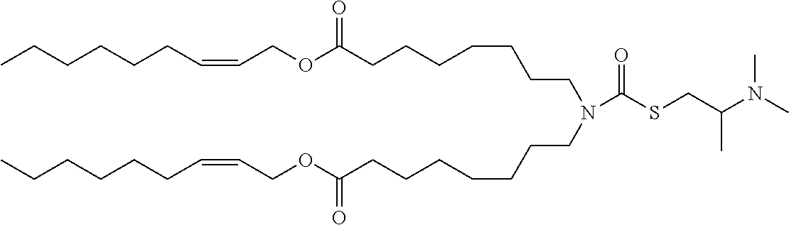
CCCCCCC=CCOC(CCCCCCCN(CCCCCCCC(OCC=CCCCCCC)=O)C(SCC(N(C)C)C)=O)=O
